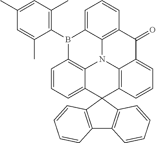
CC1=CC(C)=C(B2C3=C4N5C6=C(C=CC=C26)C(=O)C2=CC=CC(=C52)C2(C4=CC=C3)C3=C(C4=C2C=CC=C4)C=CC=C3)C(C)=C1
